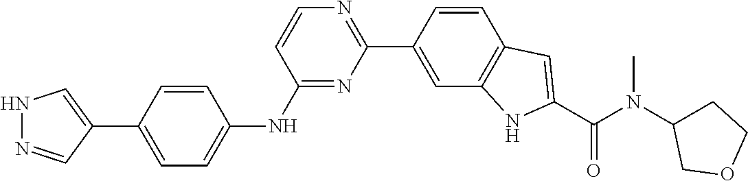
N1N=CC(C2=CC=C(NC3=NC(C4=CC5=C(C=C4)C=C(C(N(C)C4CCOC4)=O)N5)=NC=C3)C=C2)=C1
